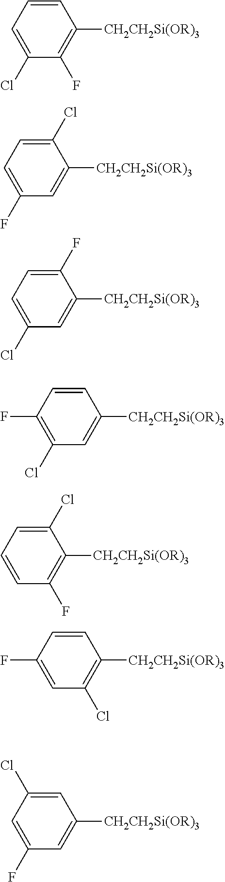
C1=CC=C(Cl)C(F)=C1[CH2CH2Si(OR)3].C1(Cl)=CC=C(F)C=C1[CH2CH2Si(OR)3].C1(F)=CC=C(Cl)C=C1[CH2CH2Si(OR)3].C1=CC(F)=C(Cl)C=C1[CH2CH2Si(OR)3].C1(Cl)=CC=CC(F)=C1[CH2CH2Si(OR)3].C1=CC(F)=CC(Cl)=C1[CH2CH2Si(OR)3].C1=C(Cl)C=C(F)C=C1[CH2CH2Si(OR)3]
